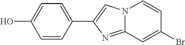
C1=CC(C2=CN3C(=N2)C=C(Br)C=C3)=CC=C1O
